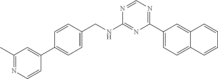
N1=CN=C(C2=CC=C3C(=C2)C=CC=C3)N=C1NCC1=CC=C(C2=CC(C)=NC=C2)C=C1
